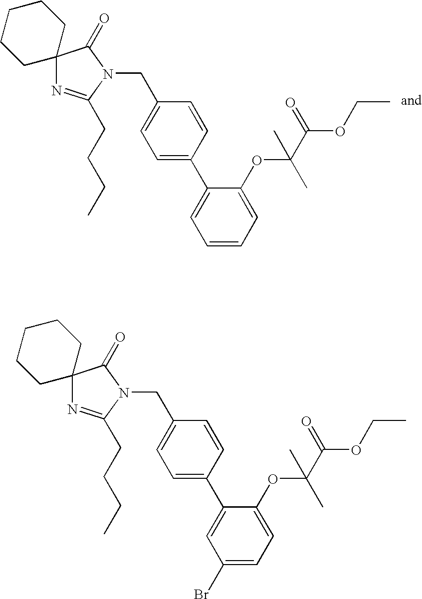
N1=C(CCCC)N(CC2=CC=C(C3=CC=CC=C3OC(C(=O)OCC)(C)C)C=C2)C(=O)C12CCCCC2.N1=C(CCCC)N(CC2=CC=C(C3=CC(Br)=CC=C3OC(C(=O)OCC)(C)C)C=C2)C(=O)C12CCCCC2
